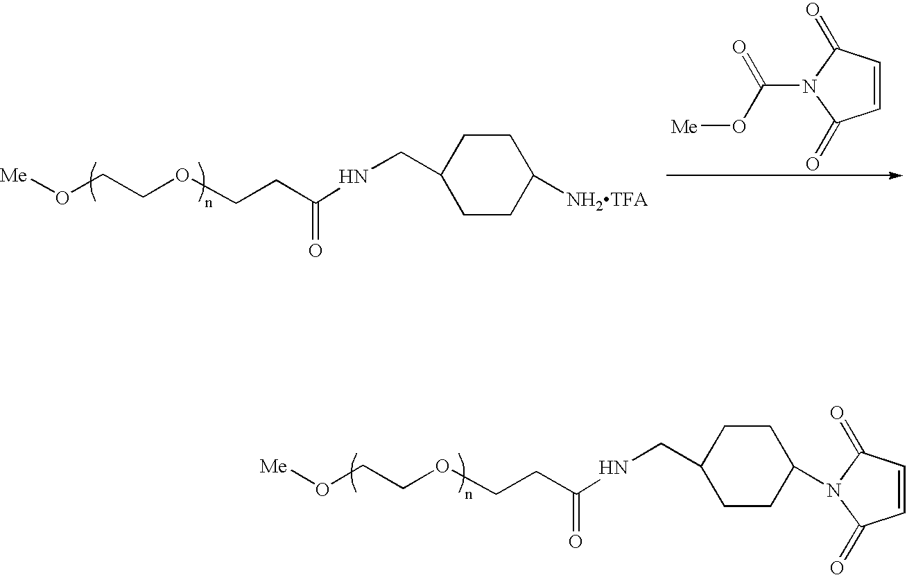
C1=CC(=O)N(C(O[Me])=O)C1=O.N(C(CCOCCO[Me])=O)CC1CCC([NH2TFA])CC1.N(C(CCOCCO[Me])=O)CC1CCC(N2C(=O)C=CC2=O)CC1
